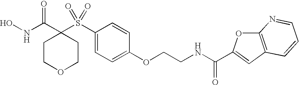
N(C(C1(S(C2=CC=C(OCCNC(=O)C3=CC4=C(O3)N=CC=C4)C=C2)(=O)=O)CCOCC1)=O)O
